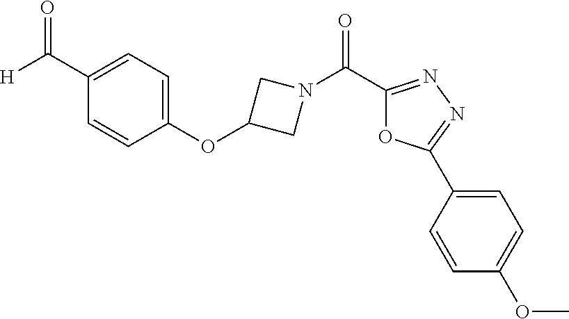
C1(OC2=CC=C(C(=O)[H])C=C2)CN(C(=O)C2=NN=C(C3=CC=C(OC)C=C3)O2)C1
